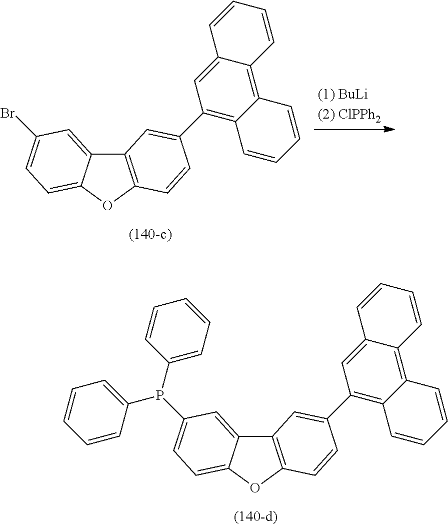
C12=C(OC3=CC=C(P(C4=CC=CC=C4)C4=CC=CC=C4)C=C13)C=CC(C1=C3C(=C4C(=C1)C=CC=C4)C=CC=C3)=C2.C12=C(OC3=CC=C(Br)C=C13)C=CC(C1=C3C(=C4C(=C1)C=CC=C4)C=CC=C3)=C2
